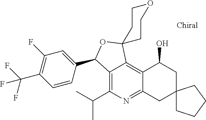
C12=C(C(C)C)N=C3C(=C1C1(OC2C2=CC(F)=C(C(F)(F)F)C=C2)CCOCC1)C(O)CC1(C3)CCCC1
